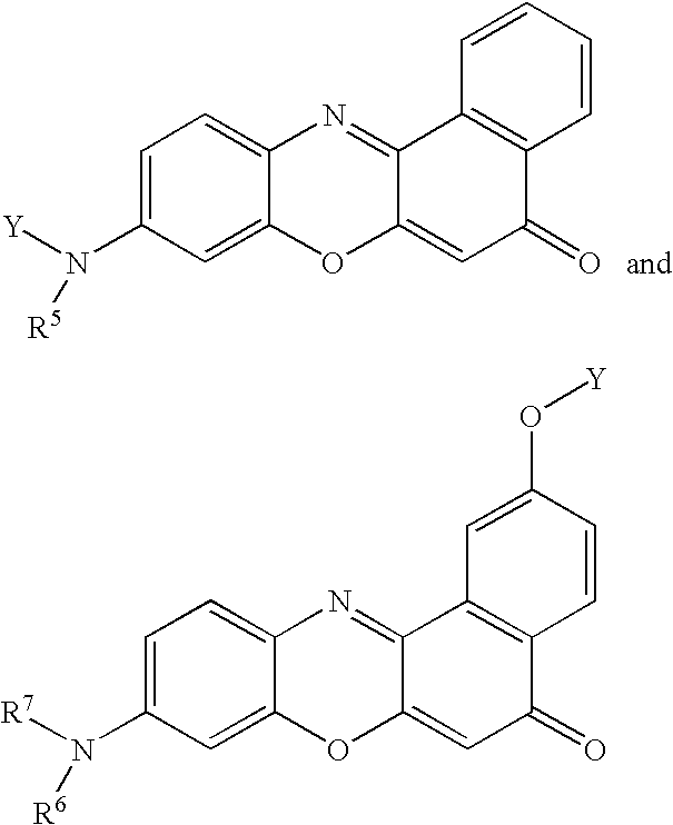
C1=C(N([Y])[R5])C=C2C(=C1)N=C1C(=CC(=O)C3=C1C=CC=C3)O2.C1=C(N([R7])[R6])C=C2C(=C1)N=C1C(=CC(=O)C3=C1C=C(O[Y])C=C3)O2
